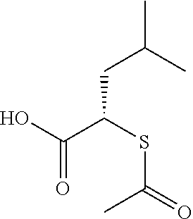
C(CC(C)C)(SC(=O)C)C(O)=O
